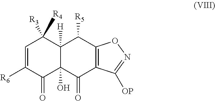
C1=C([R6])C(=O)C2(O)C([H])(C1([R3])[R4])C([R5])C1=C(C2=O)C([OP])=NO1
